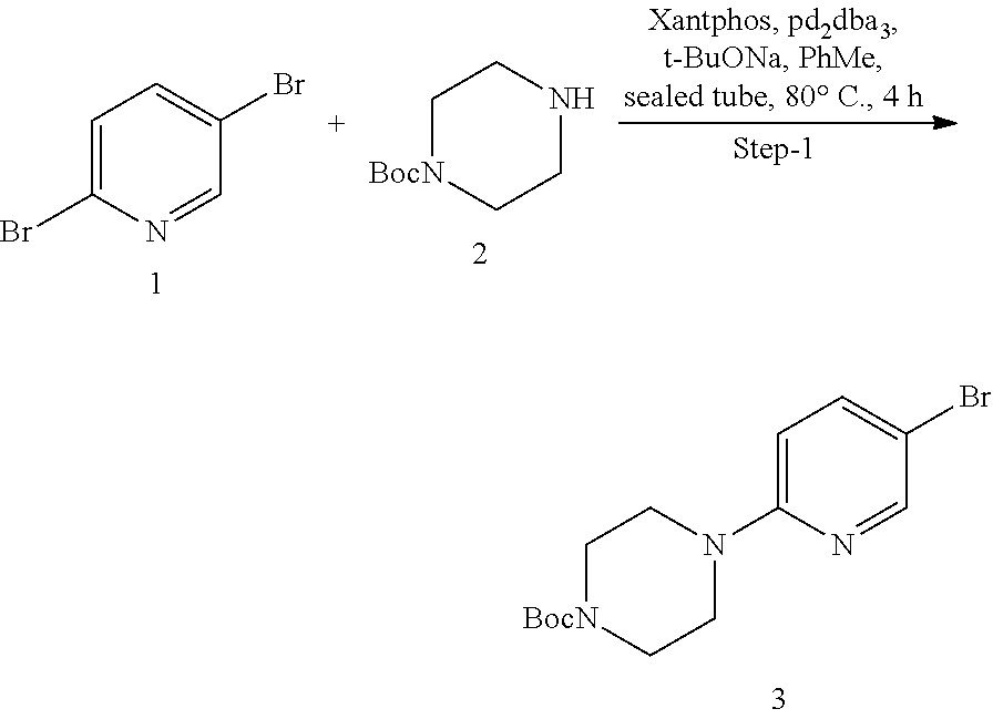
C1=C(N2CC[BocN]CC2)N=CC(Br)=C1.C1=C(Br)N=CC(Br)=C1.C1[BocN]CCNC1
